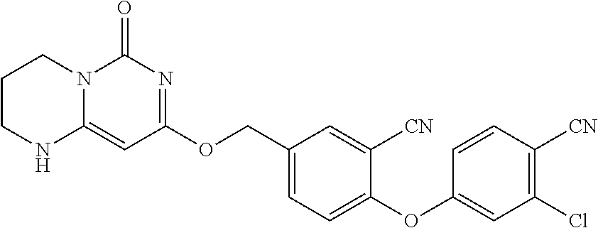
C1CNC2=CC(OCC3=CC=C(OC4=CC(Cl)=C([CN])C=C4)C([CN])=C3)=NC(=O)N2C1
